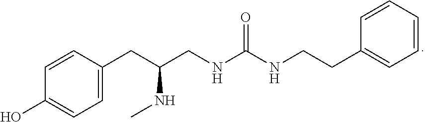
C1=C(CC(NC)CNC(=O)NCCC2=CC=CC=C2)C=CC(O)=C1
